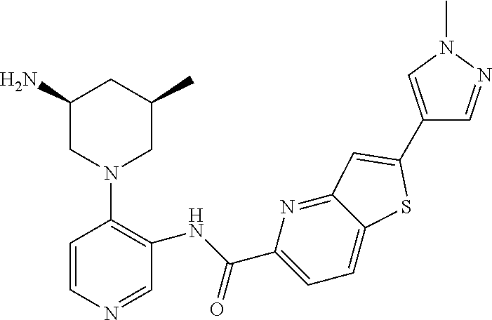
C1(N)CN(C2=C(NC(C3=CC=C4C(=N3)C=C(C3=CN(C)N=C3)S4)=O)C=NC=C2)CC(C)C1
